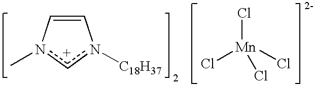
C1=Cn(C)[c+]n1[C18H37].Cl[Mn](Cl)(Cl)Cl
